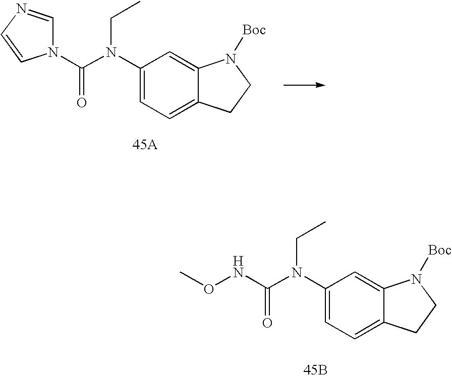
C1(N(C(=O)N2C=NC=C2)CC)=CC=C2C(=C1)N([Boc])CC2.C1(N(C(=O)NOC)CC)=CC=C2C(=C1)N([Boc])CC2.[45B]
